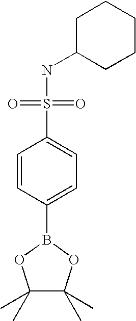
C1=CC(B2OC(C)(C)C(C)(C)O2)=CC=C1S(NC1CCCCC1)(=O)=O
